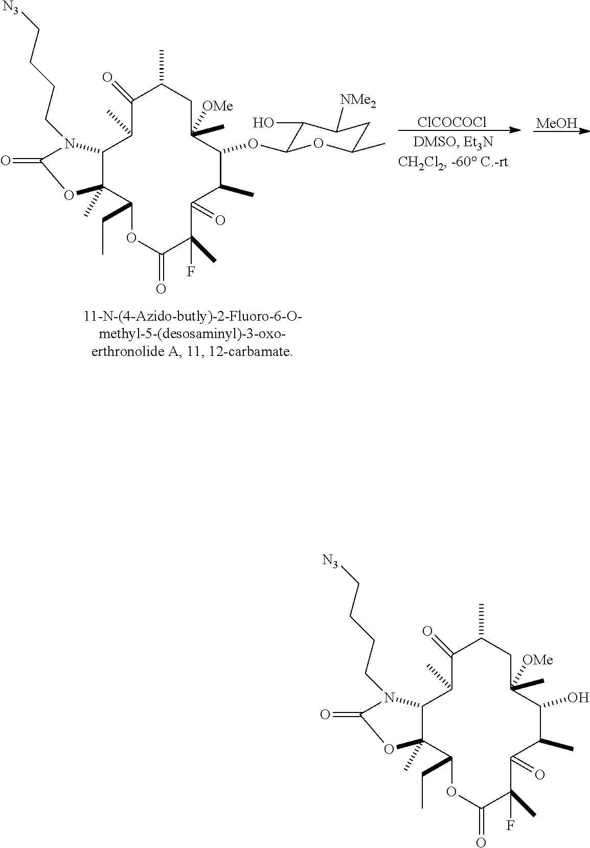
C1(=O)C(C)C2C(C)(C(CC)OC(=O)C(F)(C)C(=O)C(C)C(O)C([OMe])(C)CC1C)OC(=O)N2CCCC[N3].[ClCOCOCl].[MeOH].C1(=O)C(C)C2C(C)(C(CC)OC(=O)C(F)(C)C(=O)C(C)C(OC3C(O)C([NMe2])CC(C)O3)C([OMe])(C)CC1C)OC(=O)N2CCCC[N3]
